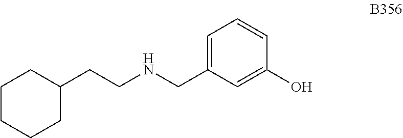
C1(CCNCC2=CC=CC(O)=C2)CCCCC1
